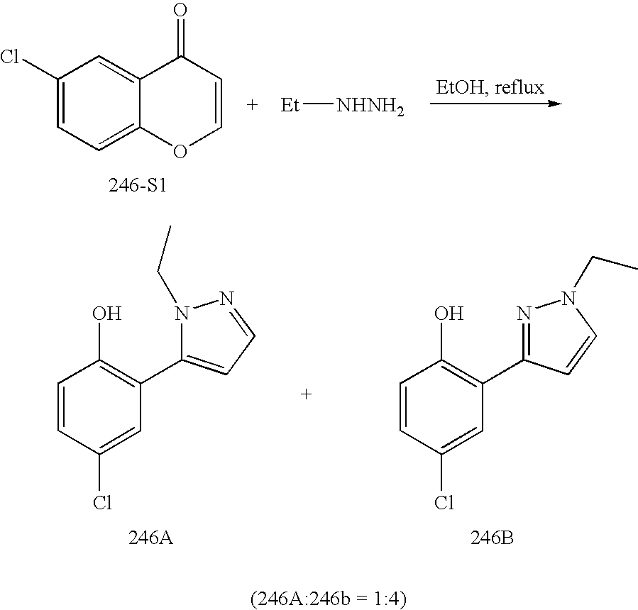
C1(Cl)=CC=C2C(=C1)C(=O)C=CO2.[246-S1].[Et][NHNH2].C1=CC(Cl)=CC(C2=CC=NN2CC)=C1O.C1=CC(Cl)=CC(C2=NN(CC)C=C2)=C1O.[246B]
